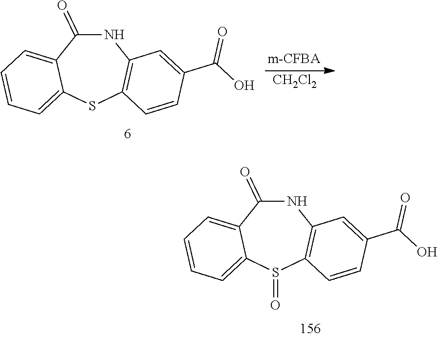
N1C(=O)C2=CC=CC=C2SC2=C1C=C(C(=O)O)C=C2.[CH2Cl2].N1C(=O)C2=CC=CC=C2S(=O)C2=C1C=C(C(=O)O)C=C2
